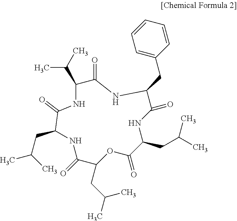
C(C1C(=O)OC(CC(C)C)C(=O)NC(CC(C)C)C(=O)NC(C(C)C)C(=O)NC(CC2=CC=CC=C2)C(=O)N1)C(C)C
